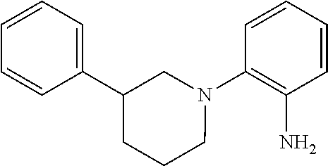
C1=CC=CC(N2CC(C3=CC=CC=C3)CCC2)=C1N
